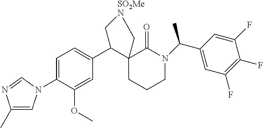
C1=C(N2C=C(C)N=C2)C(OC)=CC(C2C3(CCCN(C(C)C4=CC(F)=C(F)C(F)=C4)C3=O)C[SO2MeN]C2)=C1
